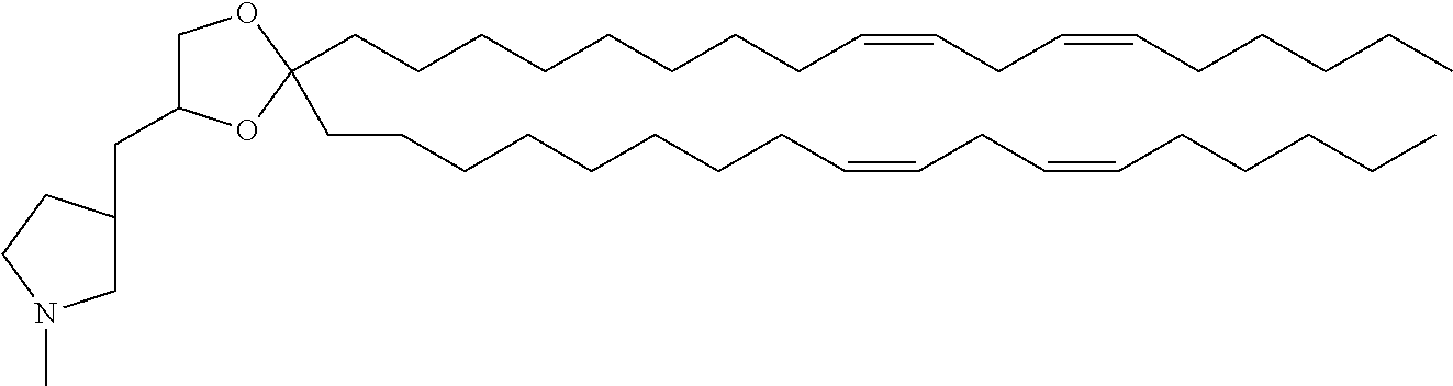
O1CC(CC2CN(C)CC2)OC1(CCCCCCCCC=CCC=CCCCCC)CCCCCCCCC=CCC=CCCCCC
